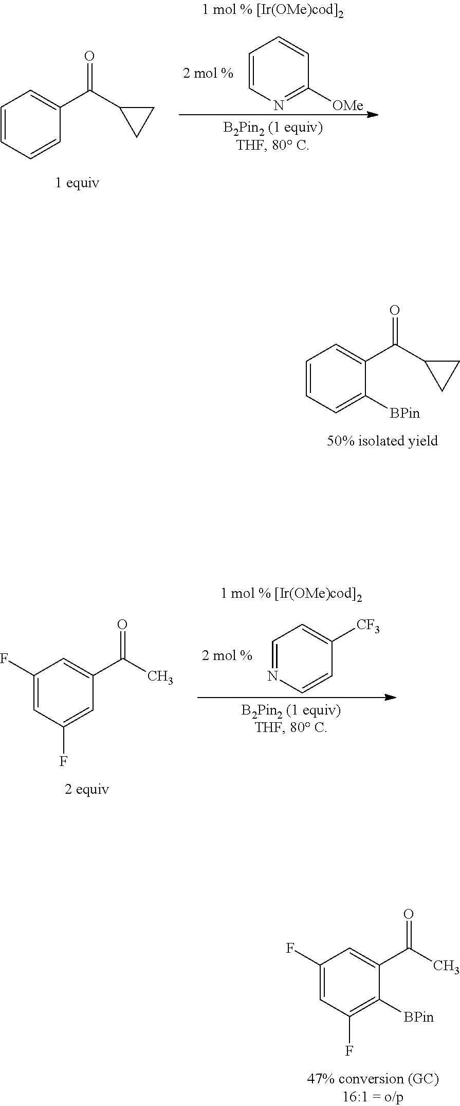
C1=CC=C([BPin])C(C(C2CC2)=O)=C1.C1=CC=CC(C(C2CC2)=O)=C1.C1=CN=C([OMe])C=C1.C1(F)=CC(F)=C([BPin])C(C(C)=O)=C1.C1(F)=CC(F)=CC(C(C)=O)=C1.C1=NC=CC([CF3])=C1
